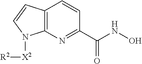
C12=C(N=C(C(NO)=O)C=C1)N([X2][R2])C=C2
